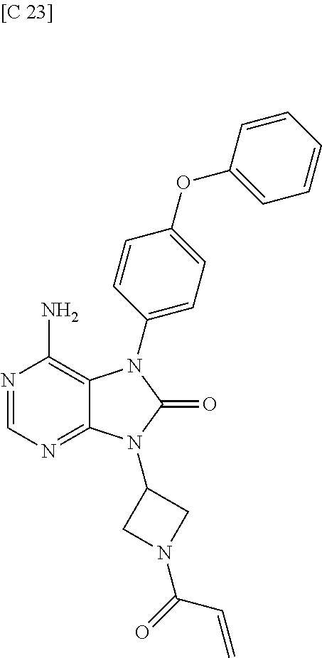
N1=CN=C2C(=C1N)N(C1=CC=C(OC3=CC=CC=C3)C=C1)C(=O)N2C1CN(C(C=C)=O)C1
